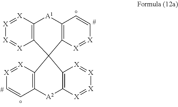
[X]1=[X]C2=C([X]=[X]1)C1(C3=C([A1]2)C=C[X]=[X]3)C2=C(C=C[X]=[X]2)[A2]C2=C1[X]=[X][X]=[X]2
